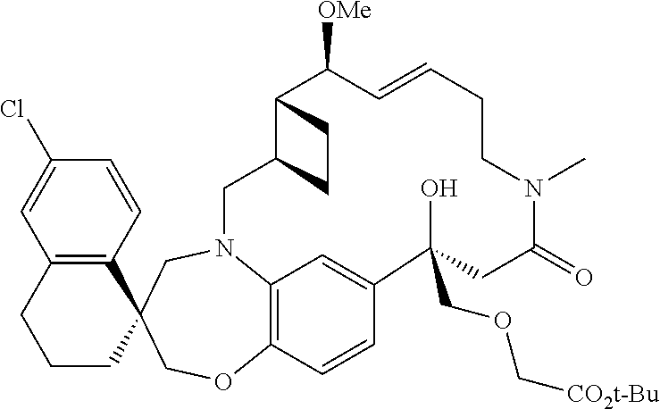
C12=C(C=CC(Cl)=C1)C1(CCC2)COC2=C3N(C1)CC1C(C([OMe])C=CCCN(C)C(=O)CC(COC[CO2t-Bu])(O)C(=C3)C=C2)CC1
